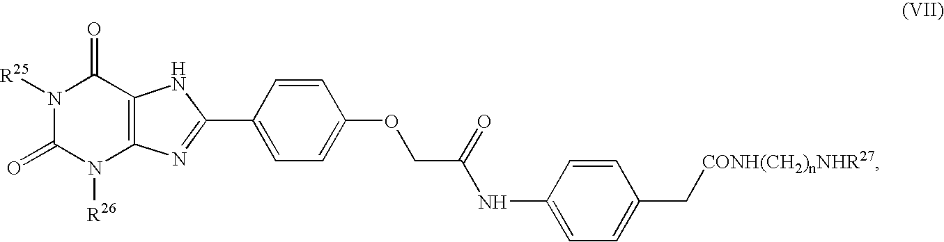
N1([R25])C(=O)N([R26])C2=C(C1=O)NC(C1=CC=C(OCC(NC3=CC=C(C[CONH(CH2)nNHR27])C=C3)=O)C=C1)=N2
